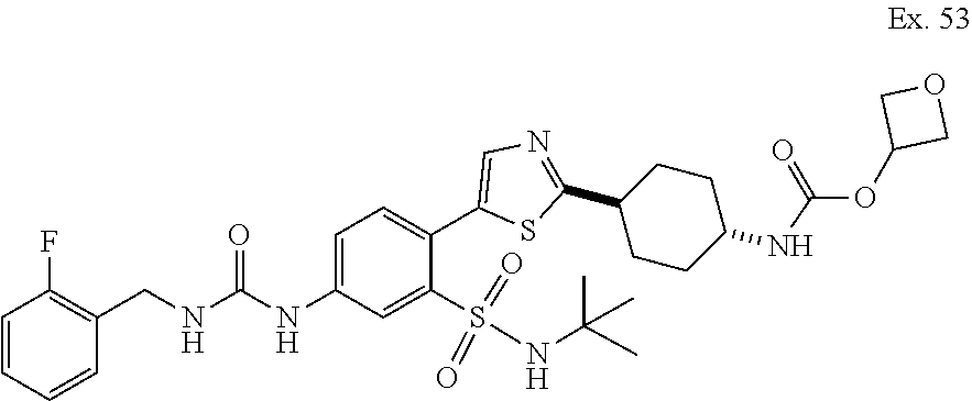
C(NC(NC1=CC=C(C2=CN=C(C3CCC(NC(OC4COC4)=O)CC3)S2)C(S(=O)(=O)NC(C)(C)C)=C1)=O)C1=C(F)C=CC=C1
